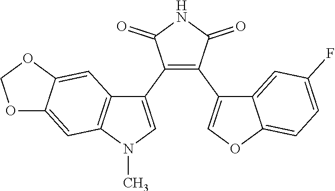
C12=C(N(C)C=C1C1=C(C3=COC4=CC=C(F)C=C34)C(=O)NC1=O)C=C1C(=C2)OCO1
